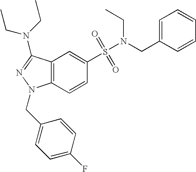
C1(S(=O)(=O)N(CC2=CC=CC=C2)CC)=CC2=C(C=C1)N(CC1=CC=C(F)C=C1)N=C2N(CC)CC
